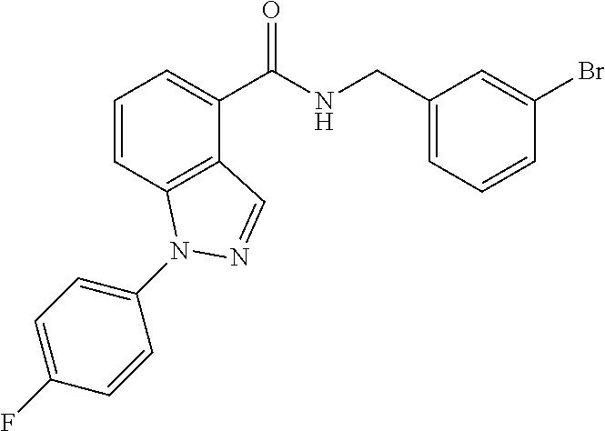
C1=CC2=C(C(C(NCC3=CC=CC(Br)=C3)=O)=C1)C=NN2C1=CC=C(F)C=C1
